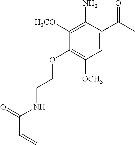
C1=C(C(C)=O)C(N)=C([H3CO])C(OCCNC(C=C)=O)=C1[OCH3]
